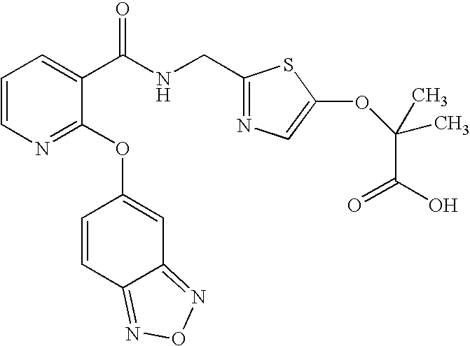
C1=CN=C(OC2=CC3=NON=C3C=C2)C(C(NCC2=NC=C(OC(C(O)=O)(C)C)S2)=O)=C1
